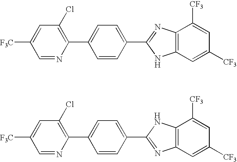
C1(Cl)=C(C2=CC=C(C3=NC4=C(N3)C=C([CF3])C=C4[CF3])C=C2)N=CC([F3C])=C1.C1(Cl)=C(C2=CC=C(C3=NC4=C(N3)C([CF3])=CC([CF3])=C4)C=C2)N=CC([F3C])=C1
